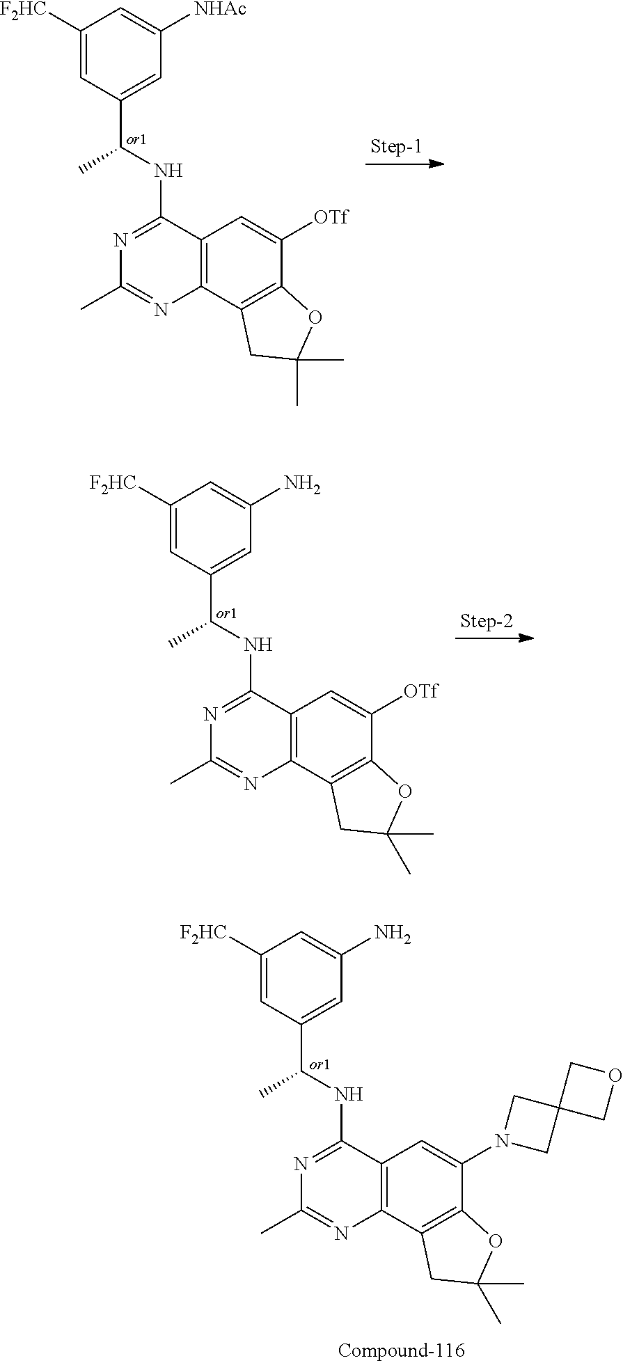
C1([F2HC])=CC(C(NC2=NC(C)=NC3=C2C=C(N2CC4(C2)COC4)C2=C3CC(C)(C)O2)C)=CC(N)=C1.C1([F2HC])=CC(C(NC2=NC(C)=NC3=C2C=C([OTf])C2=C3CC(C)(C)O2)C)=CC([NHAc])=C1.C1([F2HC])=CC(C(NC2=NC(C)=NC3=C2C=C([OTf])C2=C3CC(C)(C)O2)C)=CC(N)=C1
